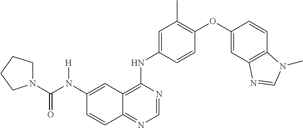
C12=NC=NC(NC3=CC(C)=C(OC4=CC5=C(C=C4)N(C)C=N5)C=C3)=C1C=C(N(C(=O)N1CCCC1)[H])C=C2
